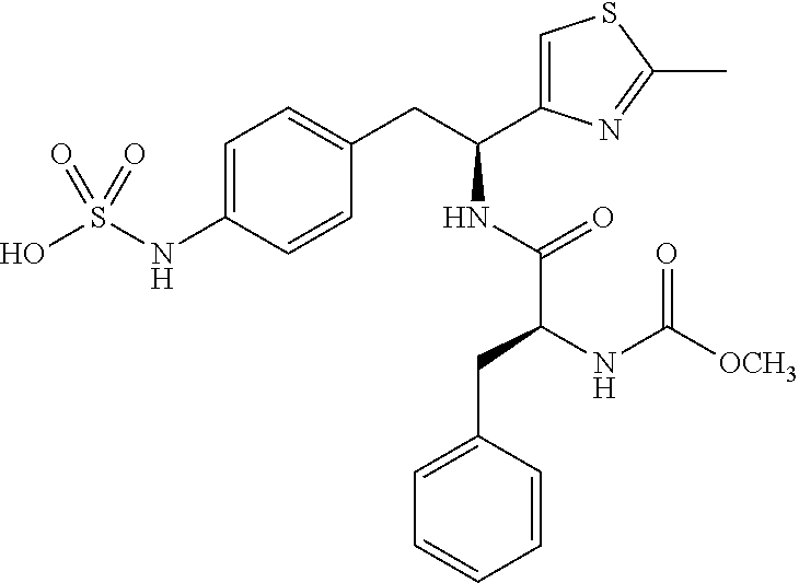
C1=C(NS(O)(=O)=O)C=CC(CC(C2=CSC(C)=N2)NC(=O)C(CC2=CC=CC=C2)NC([OCH3])=O)=C1
